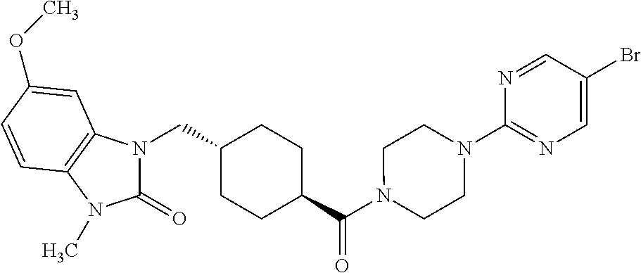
N1(CC2CCC(C(N3CCN(C4=NC=C(Br)C=N4)CC3)=O)CC2)C(=O)N(C)C2=C1C=C(OC)C=C2
